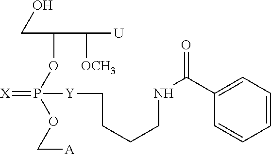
C(C(OP(=[X])(OC[A])[Y]CCCCNC(=O)C1=CC=CC=C1)C([OCH3])[U])O
